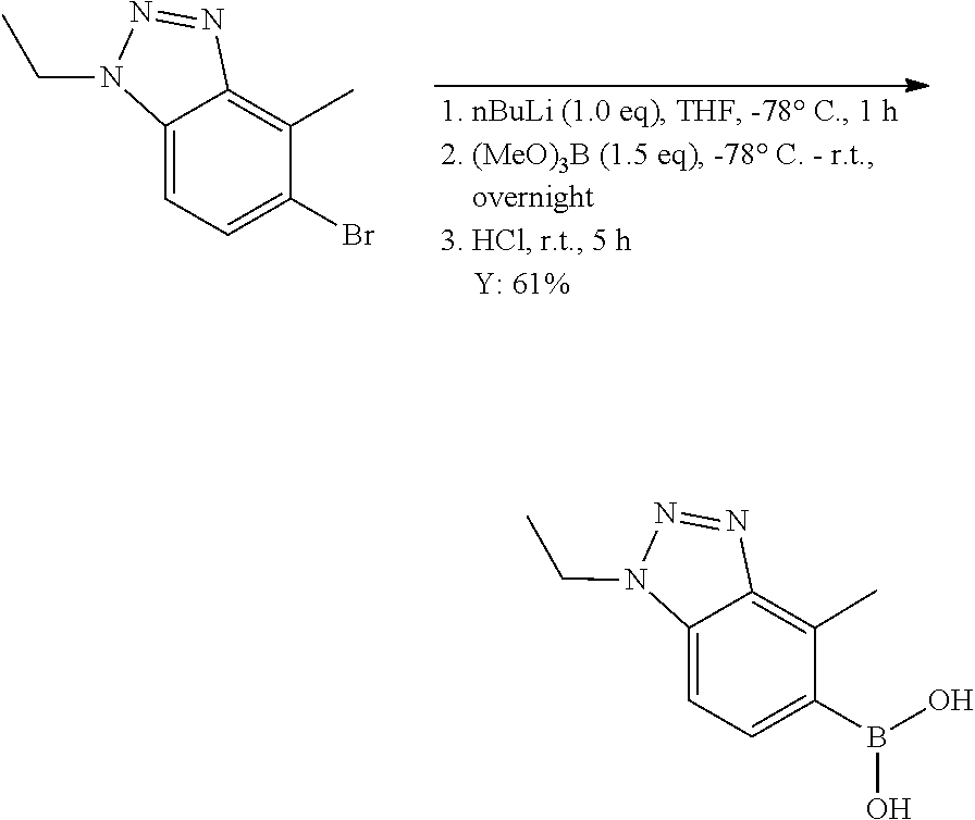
C12=CC=C(Br)C(C)=C1N=NN2CC.B(O)(O)C1=CC=C2N(CC)N=NC2=C1C
